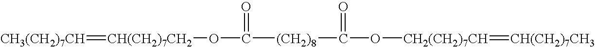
[CH3(CH2)7CH]=[CH(CH2)7CH2]OC(=O)[(CH2)8]C(=O)O[CH2(CH2)7CH]=[CH(CH2)7CH3]
